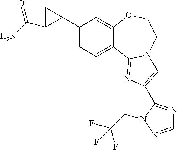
C1(C2C(C(N)=O)C2)=CC=C2C(=C1)OCCN1C2=NC(C2=NC=NN2CC(F)(F)F)=C1
